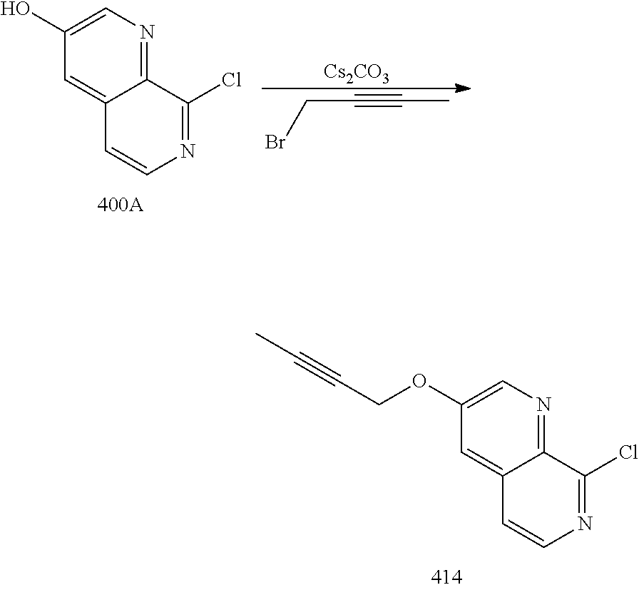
C12=NC=C(O)C=C1C=CN=C2Cl.[Cs2CO3].C(C#CC)Br.C12=NC=C(OCC#CC)C=C1C=CN=C2Cl
